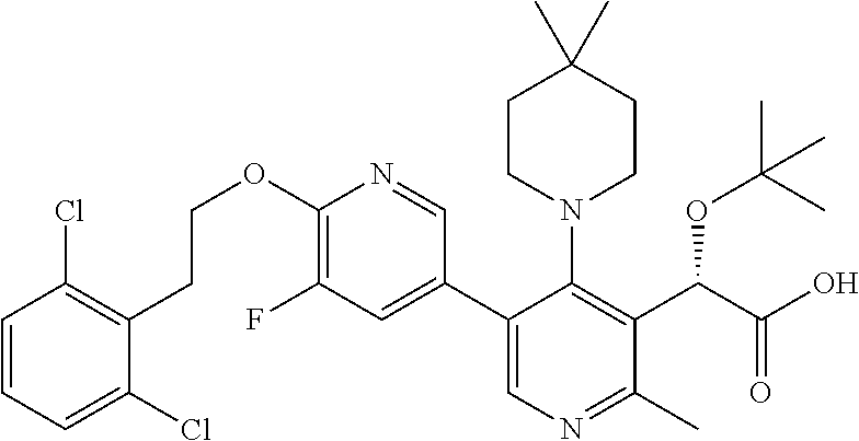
O(C1=C(F)C=C(C2=CN=C(C)C(C(C(=O)O)OC(C)(C)C)=C2N2CCC(C)(C)CC2)C=N1)CCC1=C(Cl)C=CC=C1Cl
